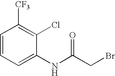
C1=CC=C(NC(CBr)=O)C(Cl)=C1[CF3]
